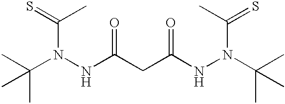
C(N(NC(CC(NN(C(C)(C)C)C(C)=S)=O)=O)C(=S)C)(C)(C)C
